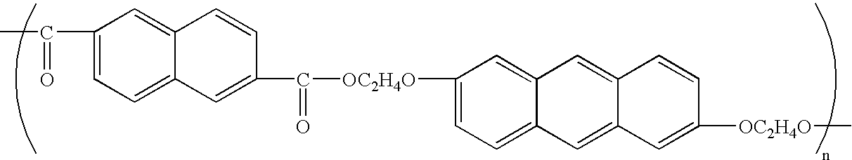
C1=CC2=CC(C(C)=O)=CC=C2C=C1C([OC2H4O]C1=CC=C2C(=C1)C=C1C=CC([OC2H4O]C)=CC1=C2)=O
